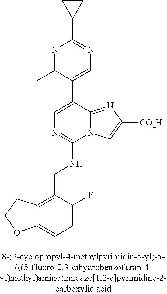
C12=CC=C(F)C(CNC3=NC=C(C4=CN=C(C5CC5)N=C4C)C4=NC([CO2H])=CN34)=C1CCO2
